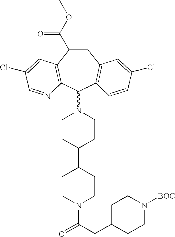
C1CC(C2CCN(C(CC3CCN([BOC])CC3)=O)CC2)CCN1C1C2=C(C(C(OC)=O)=CC3=C1C=CC(Cl)=C3)C=C(Cl)C=N2
